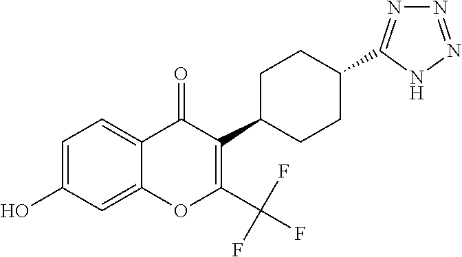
C1=C(O)C=C2C(=C1)C(=O)C(C1CCC(C3=NN=NN3)CC1)=C(C(F)(F)F)O2
